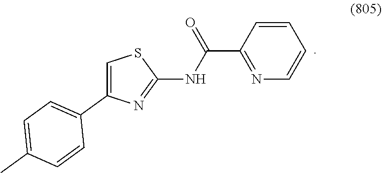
C1=C(C2=CC=C(C)C=C2)N=C(NC(C2=NC=CC=C2)=O)S1
